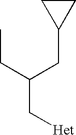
CCC(CC1CC1)C[Het]
